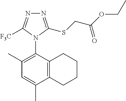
C12=C(C(N3C([F3C])=NN=C3SCC(OCC)=O)=C(C)C=C1C)CCCC2
